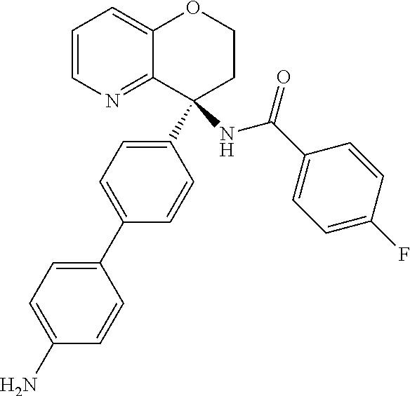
C1=CN=C2C(=C1)OCCC2(C1=CC=C(C2=CC=C(N)C=C2)C=C1)NC(C1=CC=C(F)C=C1)=O
